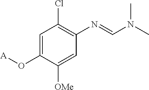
C1=C(O[A])C([OMe])=CC(N=CN(C)C)=C1Cl
